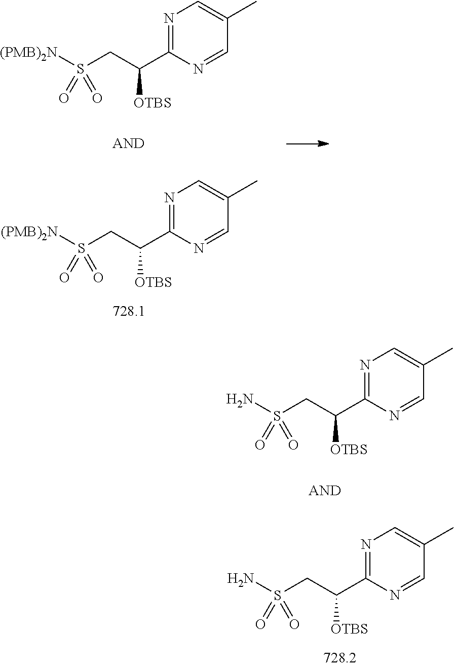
N1=C(C(CS(N)(=O)=O)[OTBS])N=CC(C)=C1.N1=C(C(CS(N)(=O)=O)[OTBS])N=CC(C)=C1.N1=C(C(CS([(PMB)2N])(=O)=O)[OTBS])N=CC(C)=C1.N1=C(C(CS([(PMB)2N])(=O)=O)[OTBS])N=CC(C)=C1
